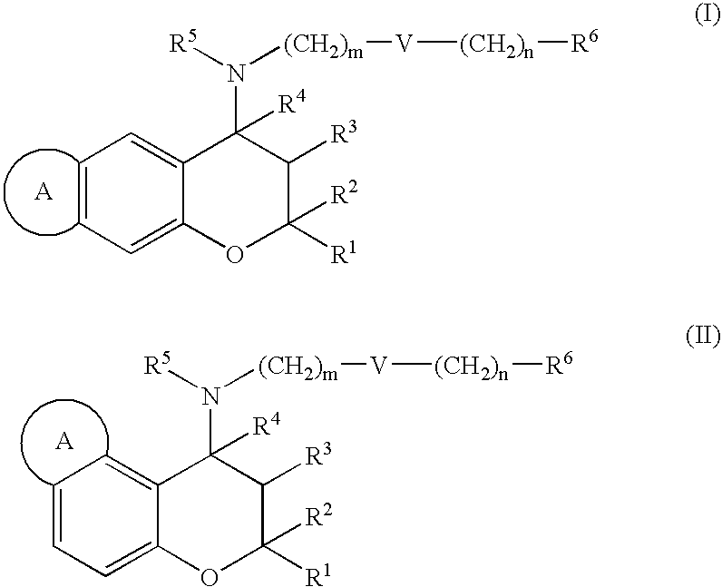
C1=CC=C2C(=C1)C([R4])(N([R5])[(CH2)m][V][(CH2)n][R6])C([R3])C([R2])([R1])O2.C1=CC=C2C(=C1)C([R4])(N([R5])[(CH2)m][V][(CH2)n][R6])C([R3])C([R2])([R1])O2
